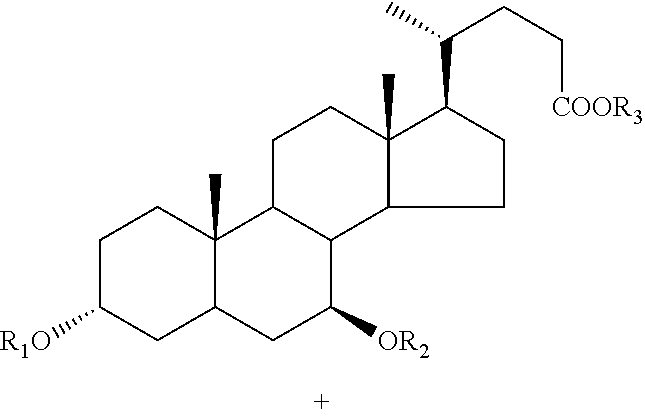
C1C([R1O])CC2C(C)(C1)C1C(C([OR2])C2)C2C(C)(CC1)C(C(C)CC[COOR3])CC2
